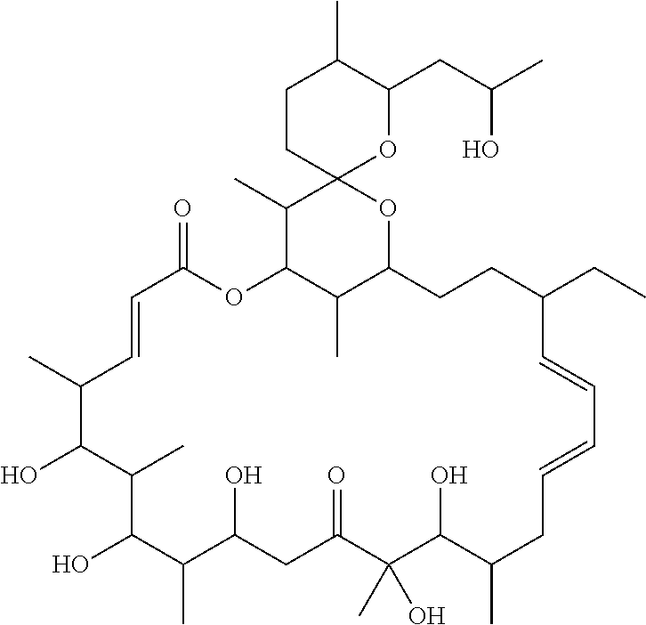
C1CC2(OC(CC(C)O)C1C)C(C)C1C(C)C(O2)CCC(CC)C=CC=CCC(C)C(O)C(C)(O)C(=O)CC(O)C(C)C(O)C(C)C(O)C(C)C=CC(=O)O1
